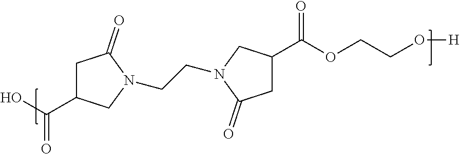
C1C(C(O)=O)CN(CCN2CC(C(OCCO[H])=O)CC2=O)C1=O
